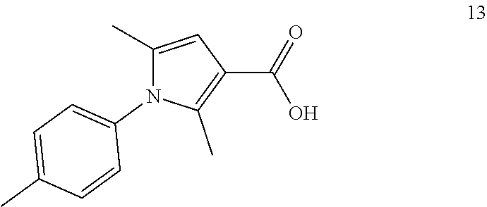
C1(C)=CC(C(=O)O)=C(C)N1C1=CC=C(C)C=C1
